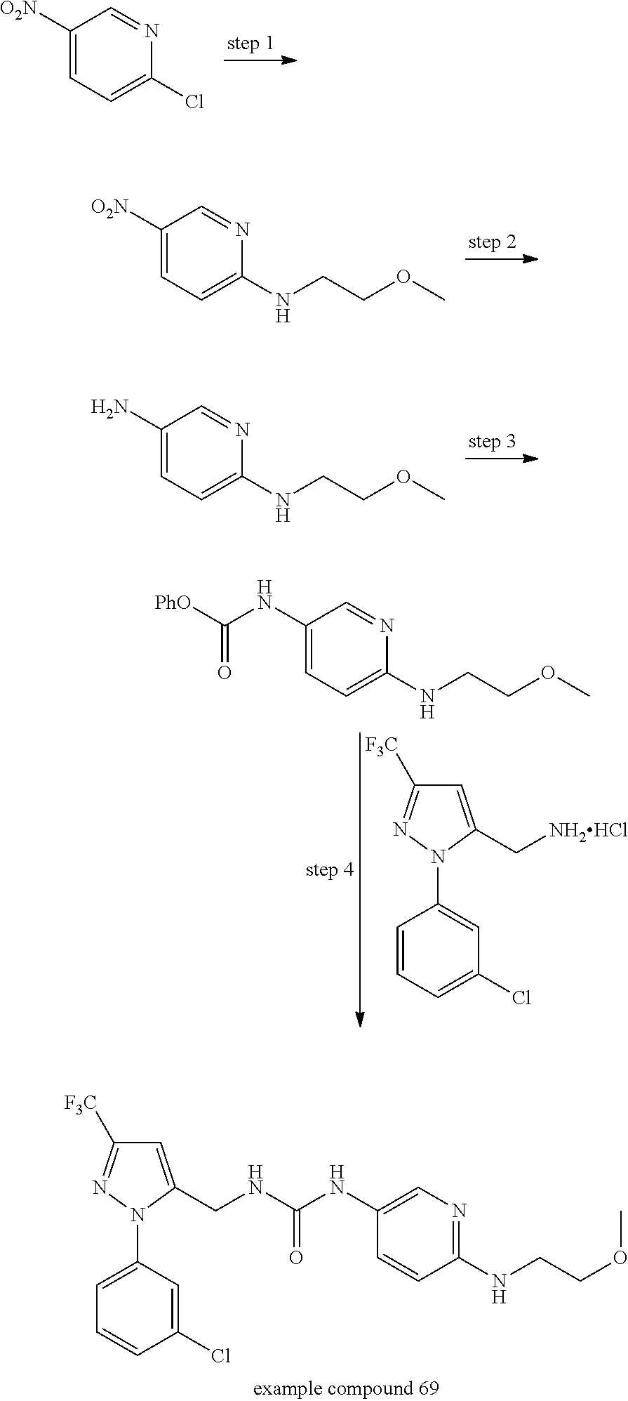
C1([O2N])=CC=C(Cl)N=C1.C1([O2N])=CC=C(NCCOC)N=C1.C1(N)=CC=C(NCCOC)N=C1.C1=CC=C(Cl)C=C1N1C(C[NH2HCl])=CC([F3C])=N1.C1(NC([PhO])=O)=CC=C(NCCOC)N=C1.C1(NC(NCC2=CC([F3C])=NN2C2=CC=CC(Cl)=C2)=O)=CN=C(NCCOC)C=C1
